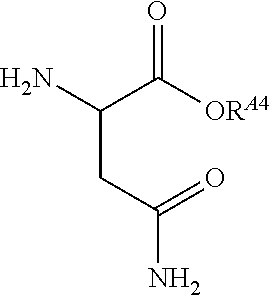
NC(C([ORA4])=O)CC(N)=O
